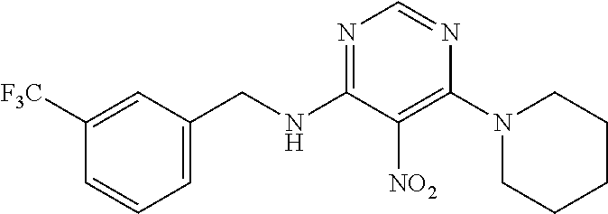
N1=C(NCC2=CC=CC([F3C])=C2)C([NO2])=C(N2CCCCC2)N=C1
